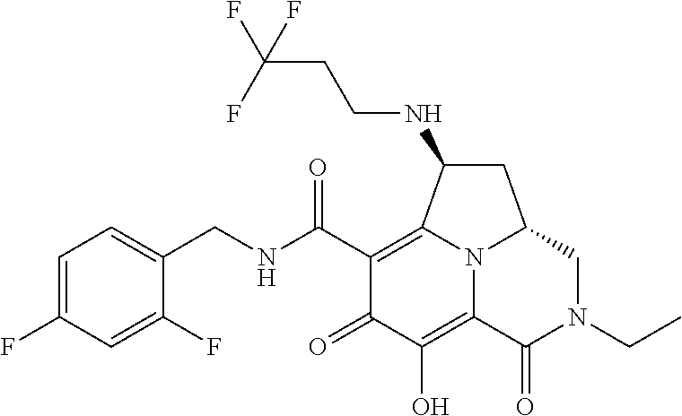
C1=C(F)C=C(F)C(CNC(C2=C3C(NCCC(F)(F)F)CC4CN(CC)C(=O)C(=C(O)C2=O)N34)=O)=C1
